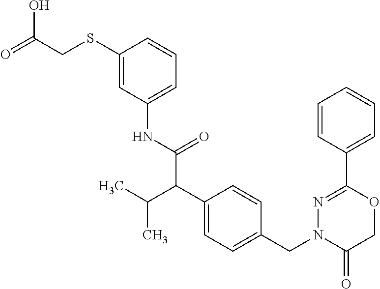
C1(NC(=O)C(C2=CC=C(CN3C(=O)COC(C4=CC=CC=C4)=N3)C=C2)C(C)C)=CC=CC(SCC(O)=O)=C1
